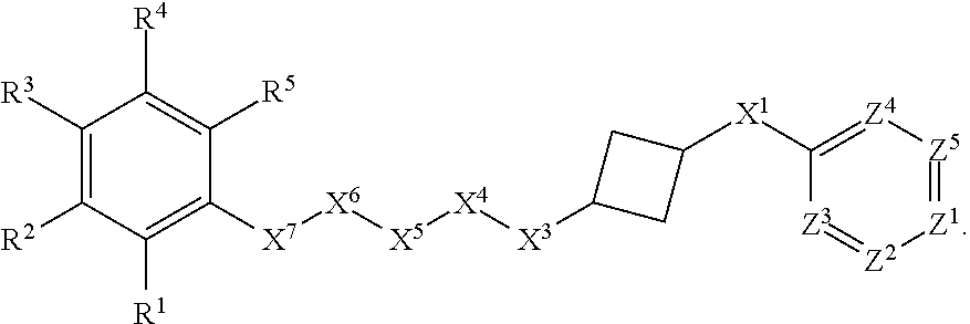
C1([R3])=C([R2])C([R1])=C([X7][X6][X5][X4][X3]C2CC([X1]C3=[Z4][Z5]=[Z1][Z2]=[Z3]3)C2)C([R5])=C1[R4]
